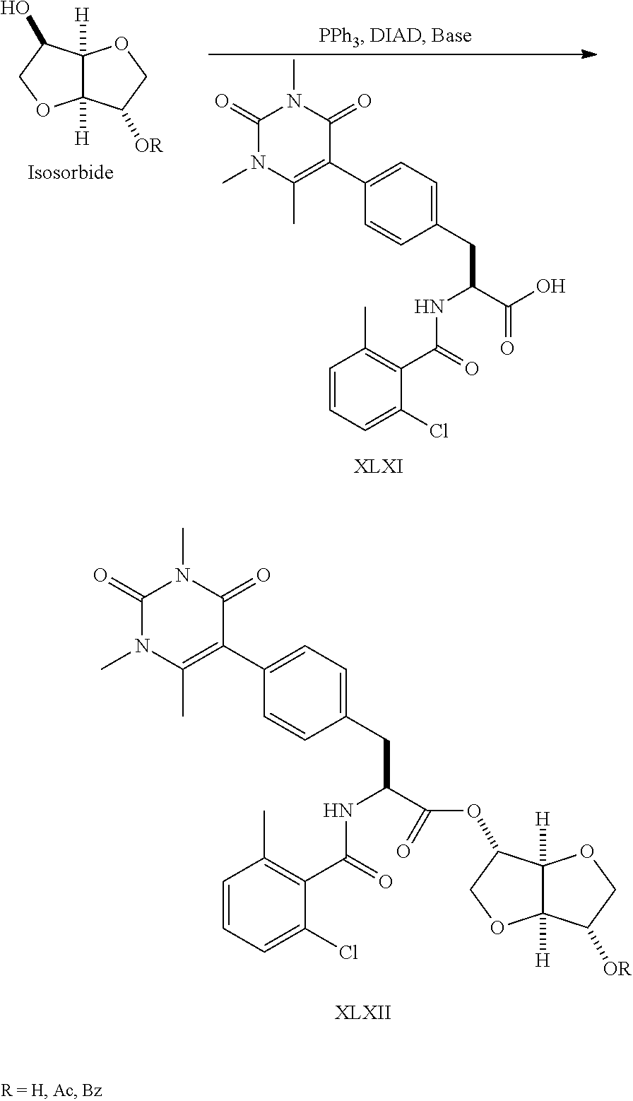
C12([H])C([H])(C(O)CO1)OCC2[OR].C1(C2=CC=C(CC(C(O)=O)NC(C3=C(C)C=CC=C3Cl)=O)C=C2)=C(C)N(C)C(=O)N(C)C1=O.C1(C2=C(C)N(C)C(=O)N(C)C2=O)=CC=C(CC(C(=O)OC2C3([H])C([H])(OC2)C([OR])CO3)NC(C2=C(C)C=CC=C2Cl)=O)C=C1
